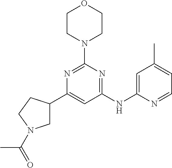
C1(C2CN(C(=O)C)CC2)=CC(NC2=CC(C)=CC=N2)=NC(N2CCOCC2)=N1
